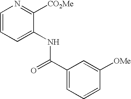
C1=C(NC(C2=CC=CC([OMe])=C2)=O)C([CO2Me])=NC=C1
